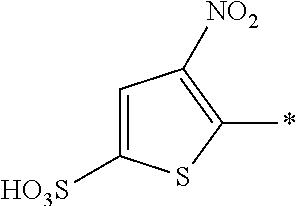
C1=C([HO3S])SC(*)=C1[NO2]
